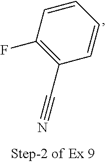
C1=CC(F)=C(C#N)C=C1
